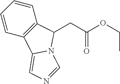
C1=CC2=C(C=C1)C(CC(OCC)=O)N1C2=CN=C1
